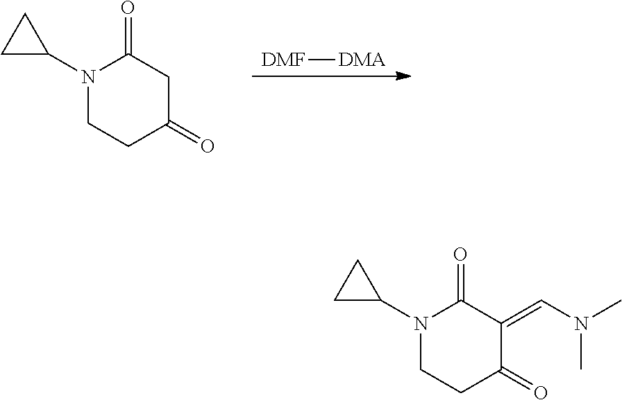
[DMF][DMA].N1(C2CC2)CCC(=O)CC1=O.N1(C2CC2)CCC(=O)C(=CN(C)C)C1=O
